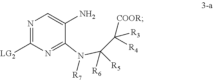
N1=C([LG2])N=C(N(C([R6])([R5])C([R4])([R3])[COOR])[R7])C(N)=C1
